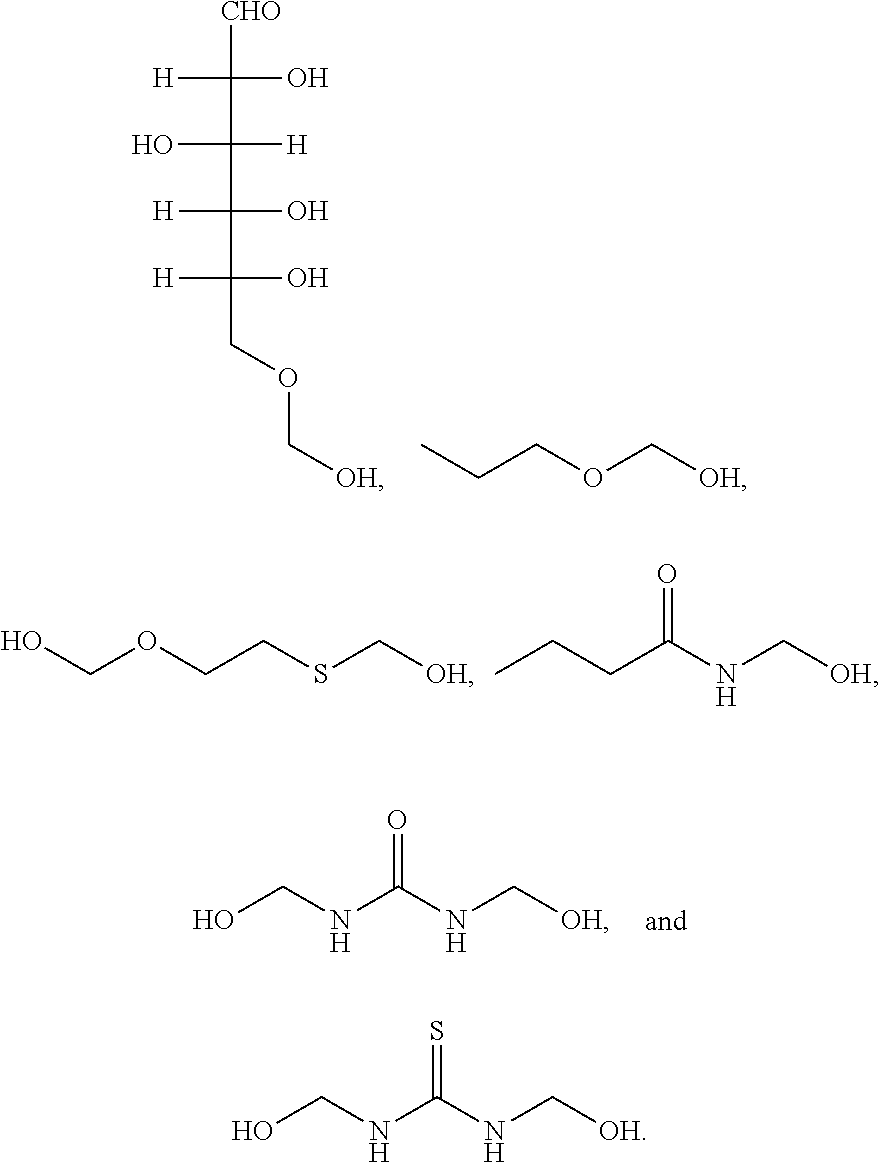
[H]C([CHO])(O)C(O)(C([H])(C([H])(COC[OH])O)O)[H].CCCOC[OH].OCOCCSC[OH].CCCC(NC[OH])=O.OCNC(NC[OH])=O.OCNC(NC[OH])=S
